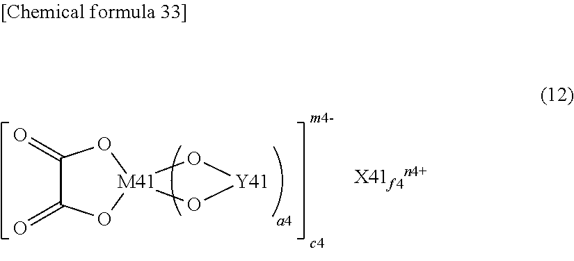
[Y41]1O[M41]2(O1)OC(=O)C(=O)O2
